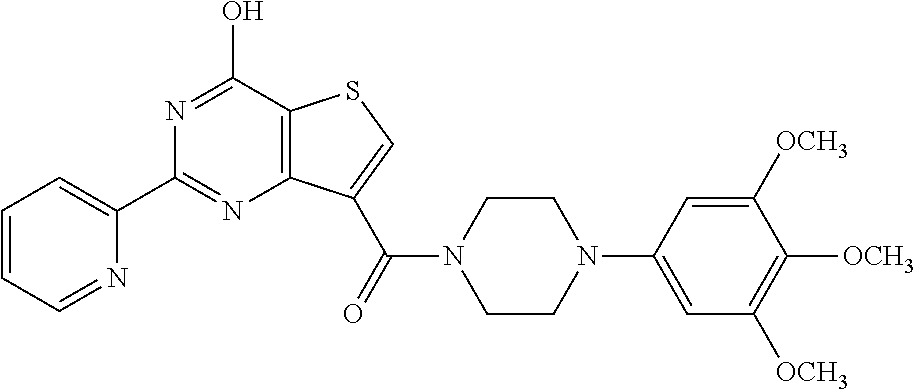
C1=CC=NC(C2=NC3=C(C(O)=N2)SC=C3C(=O)N2CCN(C3=CC([OCH3])=C([OCH3])C([OCH3])=C3)CC2)=C1
